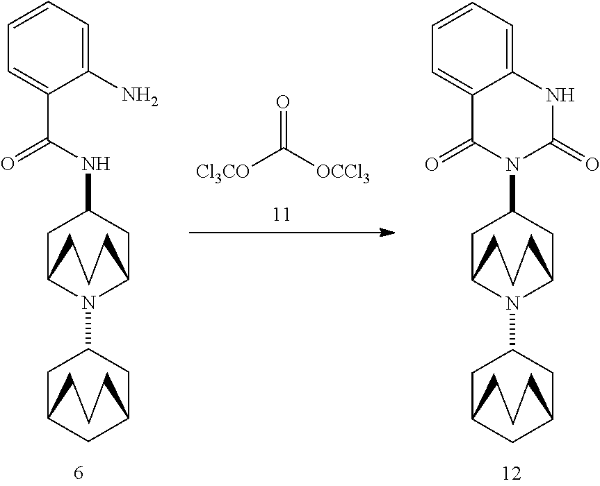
C1=CC=C2C(=C1)C(=O)N(C1CC3N(C4CC5CC(C4)CCC5)C(C1)CCC3)C(=O)N2.C1=CC=C(N)C(C(=O)NC2CC3N(C4CC5CC(C4)CCC5)C(C2)CCC3)=C1.O=C([OCCl3])[Cl3CO]
